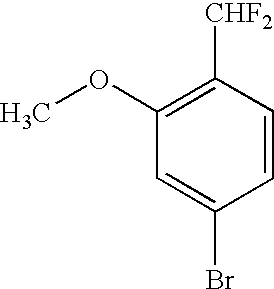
C1=CC([CHF2])=C(OC)C=C1Br
